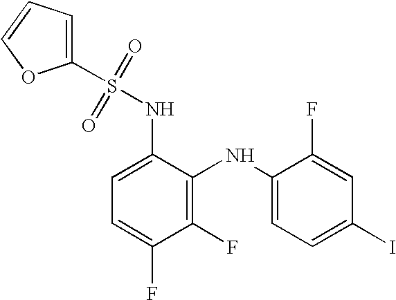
C1(F)=C(NC2=CC=C(I)C=C2F)C(NS(C2=CC=CO2)(=O)=O)=CC=C1F
